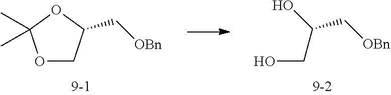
OCC(C[OBn])O.O1CC(C[OBn])OC1(C)C
